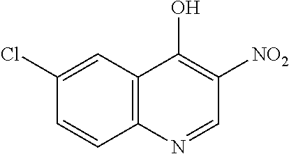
C12=C(C=C(Cl)C=C1)C(O)=C([NO2])C=N2
